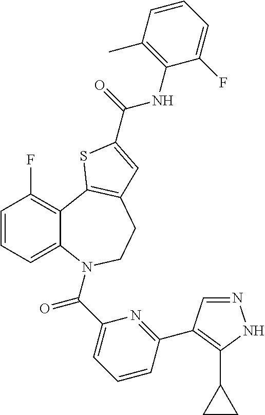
C12=C(F)C=CC=C1N(C(=O)C1=CC=CC(C3=C(C4CC4)NN=C3)=N1)CCC1=C2SC(C(NC2=C(C)C=CC=C2F)=O)=C1
